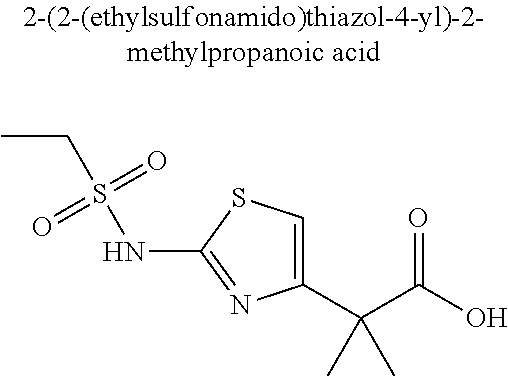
C1(C(C(=O)O)(C)C)=CSC(NS(=O)(=O)CC)=N1
